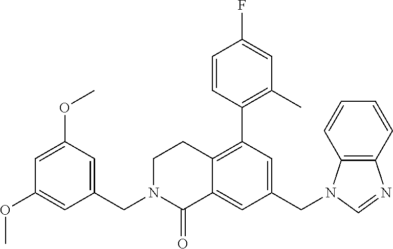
C1(CN2C3=C(N=C2)C=CC=C3)=CC(C2=C(C)C=C(F)C=C2)=C2C(=C1)C(=O)N(CC1=CC(OC)=CC(OC)=C1)CC2
